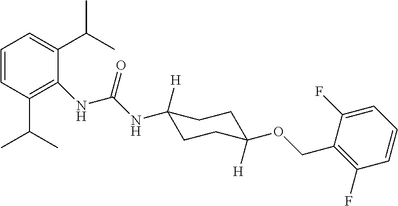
C1=CC(C(C)C)=C(NC(NC2([H])CCC([H])(OCC3=C(F)C=CC=C3F)CC2)=O)C(C(C)C)=C1
